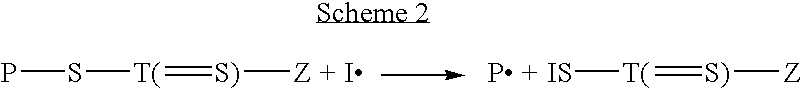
PS[T(]=[S)][Z].[IS][T(]=[S)][Z]
